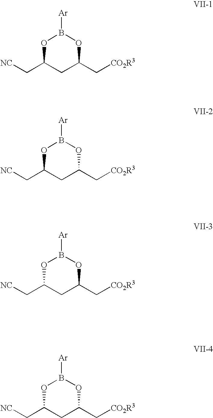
[NC]CC1CC(C[CO2R3])OB([Ar])O1.[NC]CC1CC(C[CO2R3])OB([Ar])O1.[NC]CC1CC(C[CO2R3])OB([Ar])O1.[NC]CC1CC(C[CO2R3])OB([Ar])O1
